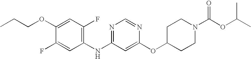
C1(OCCC)=CC(F)=C(NC2=NC=NC(OC3CCN(C(OC(C)C)=O)CC3)=C2)C=C1F
